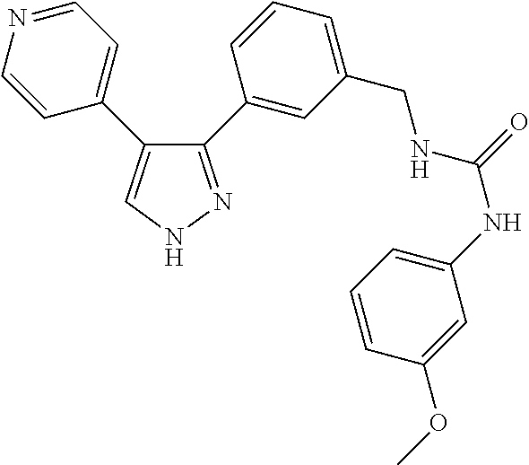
C1(C2=CC(CNC(NC3=CC=CC(OC)=C3)=O)=CC=C2)=NNC=C1C1=CC=NC=C1
